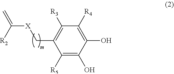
C1([R5])=C(O)C(O)=C([R4])C([R3])=C1C[X]C(=C)[R2]
